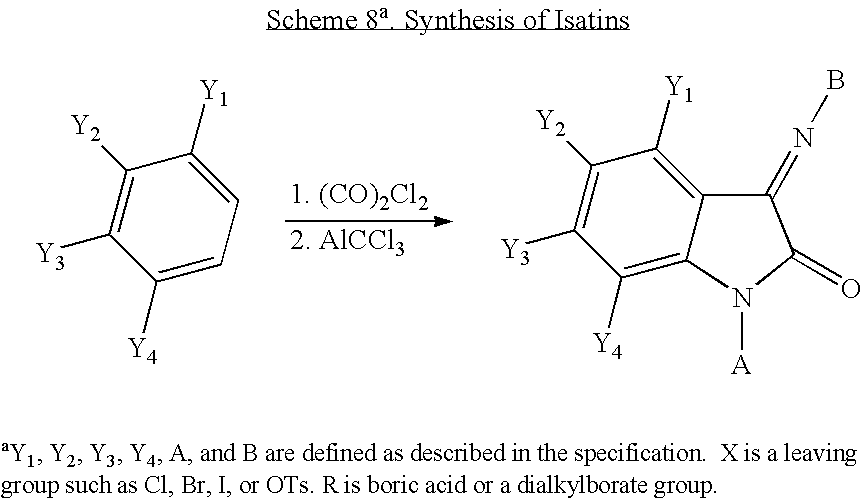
C1([Y3])=C([Y2])C([Y1])=CC=C1[Y4].C1([Y3])=C([Y2])C([Y1])=C2C(=C1[Y4])N([A])C(=O)C2=NB
